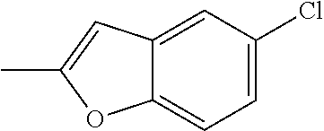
C1(Cl)=CC=C2C(=C1)C=C(C)O2
